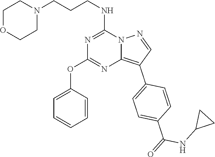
C(CNC1=NC(OC2=CC=CC=C2)=NC2=C(C3=CC=C(C(=O)NC4CC4)C=C3)C=NN12)CN1CCOCC1
